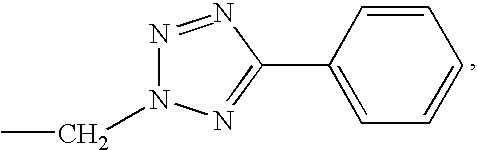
N1=NC(C2=CC=CC=C2)=NN1CC
